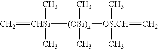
C=[CHSi]([(OSi)n](C)(C)[OSiCH](=C)(C)C)(C)C
